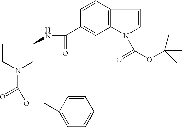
C1CN(C(=O)OCC2=CC=CC=C2)CC1NC(C1=CC2=C(C=C1)C=CN2C(=O)OC(C)(C)C)=O
